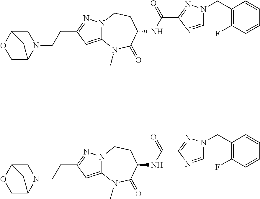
C1C2N(CCC3=NN4C(=C3)N(C)C(=O)C(NC(C3=NN(CC5=C(F)C=CC=C5)C=N3)=O)CC4)CC(O1)C2.C1C2N(CCC3=NN4C(=C3)N(C)C(=O)C(NC(C3=NN(CC5=C(F)C=CC=C5)C=N3)=O)CC4)CC(O1)C2
